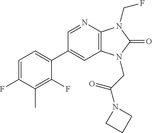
C1(C2=CC=C(F)C(C)=C2F)=CC2=C(N=C1)N(CF)C(=O)N2CC(N1CCC1)=O
